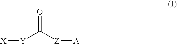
[Y](C([Z][A])=O)[X]
